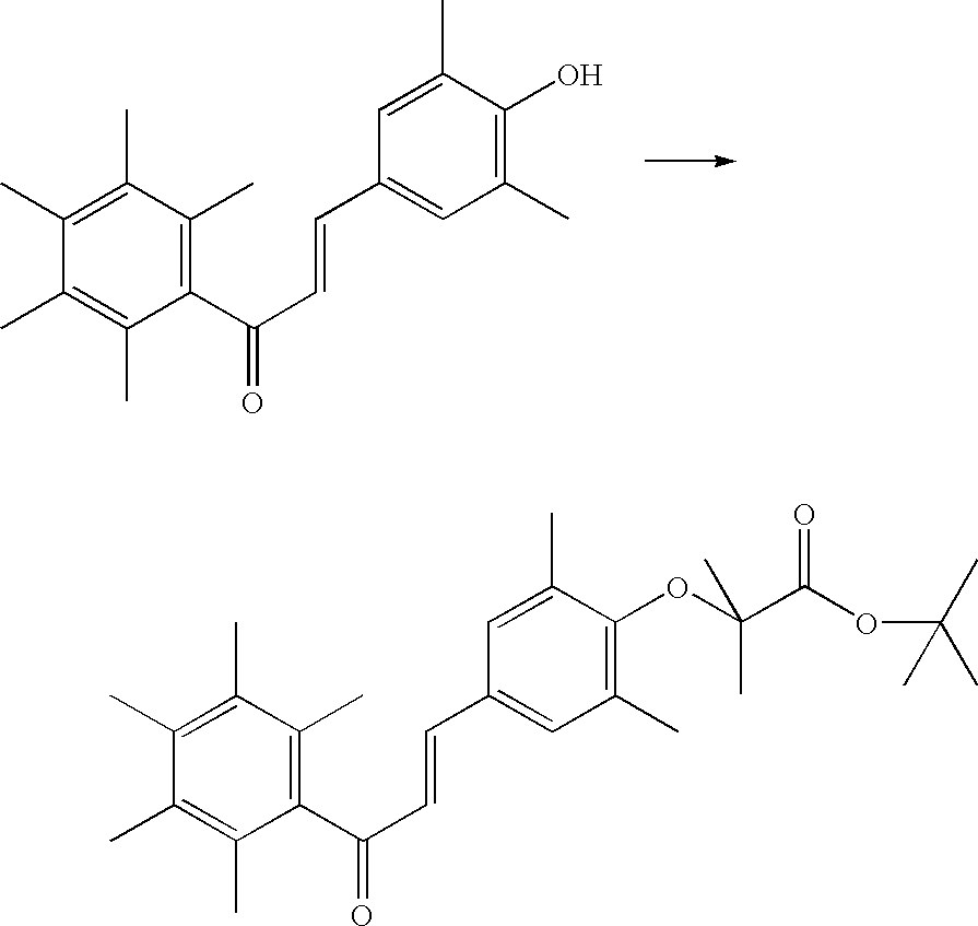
C1(C)=C(C)C(C(C=CC2=CC(C)=C(O)C(C)=C2)=O)=C(C)C(C)=C1C.C1(C)=C(C)C(C(C=CC2=CC(C)=C(OC(C(OC(C)(C)C)=O)(C)C)C(C)=C2)=O)=C(C)C(C)=C1C
